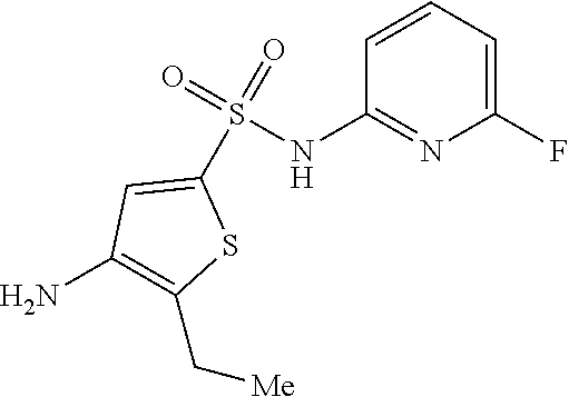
C1(S(NC2=NC(F)=CC=C2)(=O)=O)=CC(N)=C(C[Me])S1
